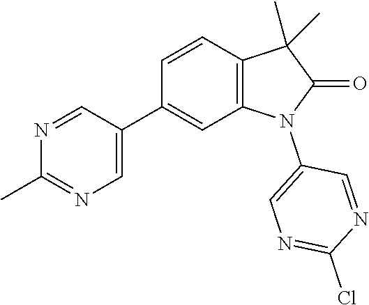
C1(C2=CN=C(C)N=C2)=CC2=C(C=C1)C(C)(C)C(=O)N2C1=CN=C(Cl)N=C1
